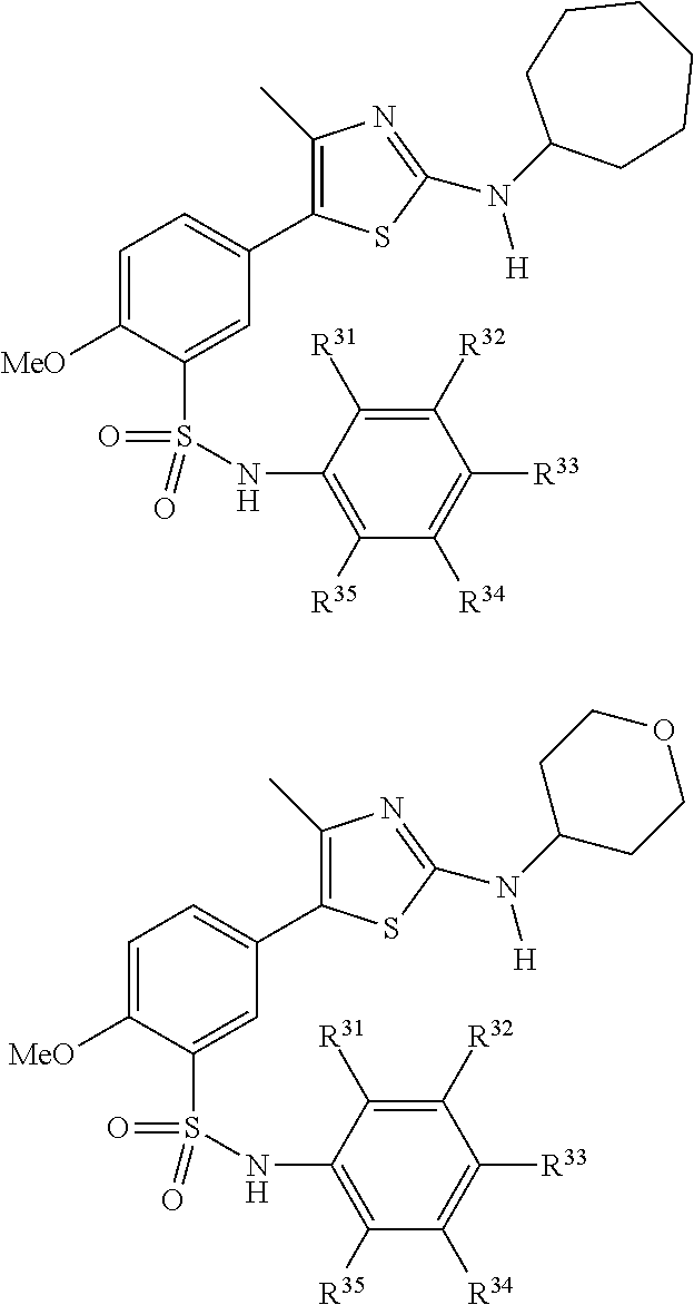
C1=C([MeO])C(S(=O)(NC2=C([R35])C([R34])=C([R33])C([R32])=C2[R31])=O)=CC(C2=C(C)N=C(N(C3CCCCCC3)[H])S2)=C1.C1=C([MeO])C(S(=O)(NC2=C([R35])C([R34])=C([R33])C([R32])=C2[R31])=O)=CC(C2=C(C)N=C(N(C3CCOCC3)[H])S2)=C1
